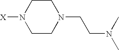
C1CN(CCN(C)C)CCN1[X]
